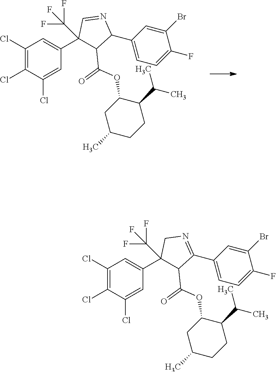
C1(Cl)=CC(C2(C(F)(F)F)C(C(=O)OC3CC(C)CCC3C(C)C)C(C3=CC=C(F)C(Br)=C3)=NC2)=CC(Cl)=C1Cl.C1(Cl)=CC(C2(C(F)(F)F)C(C(=O)OC3CC(C)CCC3C(C)C)C(C3=CC=C(F)C(Br)=C3)N=C2)=CC(Cl)=C1Cl
